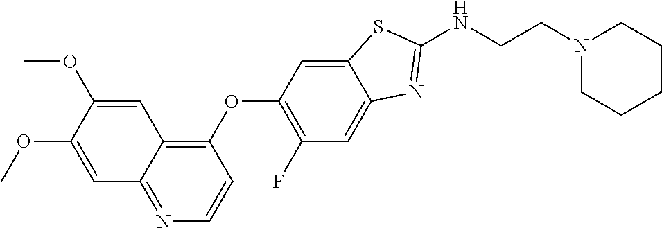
C1=C(OC)C(OC)=CC2=C(OC3=C(F)C=C4C(=C3)SC(NCCN3CCCCC3)=N4)C=CN=C12
